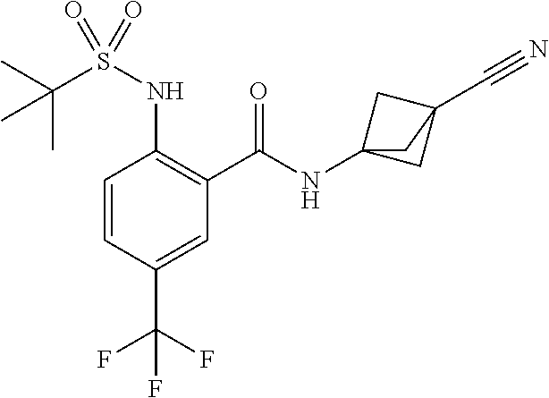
C1=CC(C(F)(F)F)=CC(C(=O)NC23CC(C#N)(C2)C3)=C1NS(C(C)(C)C)(=O)=O
